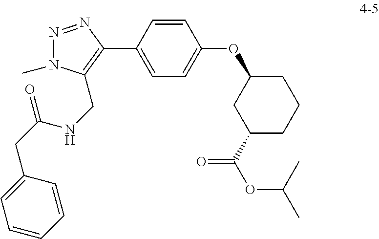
N1=NC(C2=CC=C(OC3CC(C(OC(C)C)=O)CCC3)C=C2)=C(CNC(CC2=CC=CC=C2)=O)N1C
